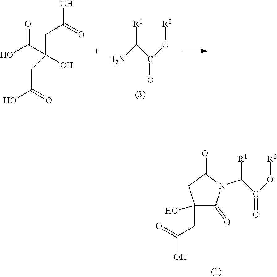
C1(O)(CC(=O)O)C(=O)N(C(C(O[R2])=O)[R1])C(=O)C1.NC(C(O[R2])=O)[R1].OC(C(O)(CC(O)=O)CC(O)=O)=O
